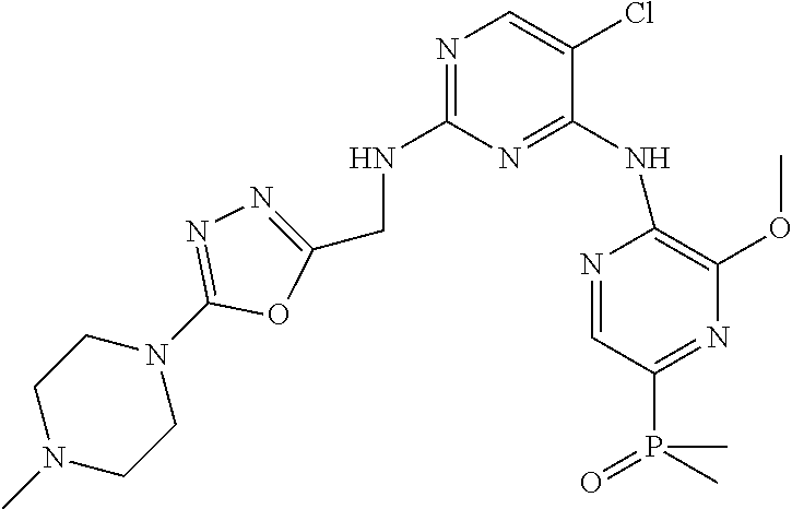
N1=C(NCC2=NN=C(N3CCN(C)CC3)O2)N=C(NC2=C(OC)N=C(P(C)(=O)C)C=N2)C(Cl)=C1
